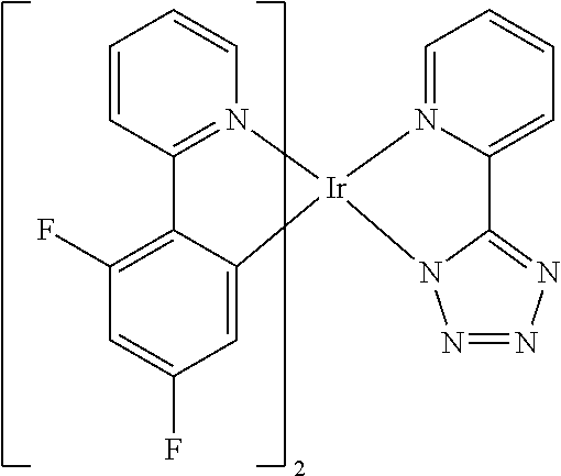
C1=C2C(=C(F)C=C1F)C1=N(C=CC=C1)[Ir]21N2=CC=CC=C2C2=NN=NN21
